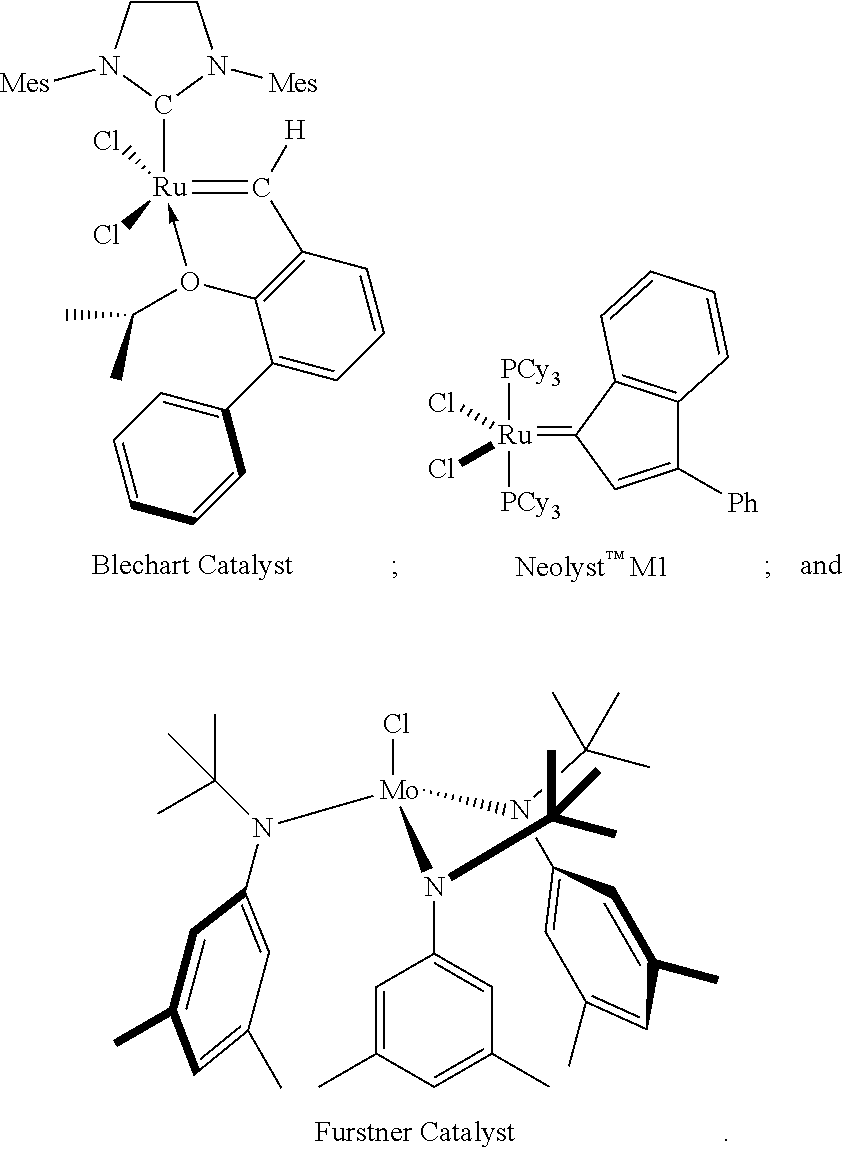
C1=C(C)C=C(C)C=C1N([Mo](Cl)(N(C1=CC(C)=CC(C)=C1)C(C)(C)C)N(C1=CC(C)=CC(C)=C1)C(C)(C)C)C(C)(C)C.[Ru]1(C2N([Mes])CCN2[Mes])(Cl)(Cl)-O(C(C)C)C2=C(C=1[H])C=CC=C2C1=CC=CC=C1.C1([Ph])=CC(=[Ru]([PCy3])([PCy3])(Cl)Cl)C2=C1C=CC=C2
